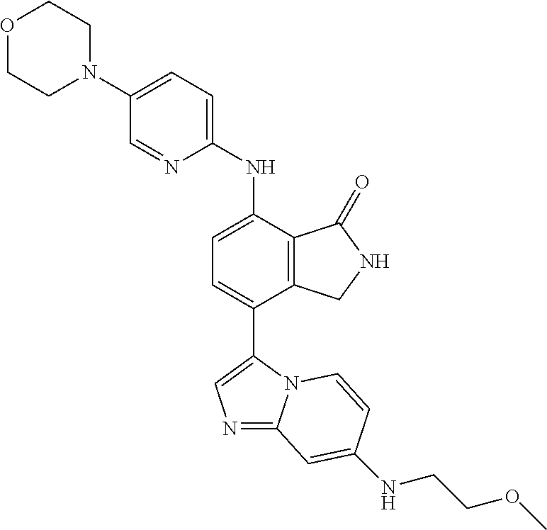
O1CCN(C2=CC=C(NC3=CC=C(C4=CN=C5N4C=CC(NCCOC)=C5)C4=C3C(=O)NC4)N=C2)CC1
